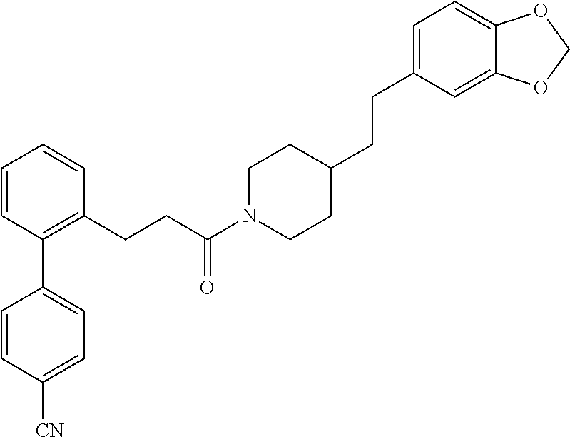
C1=CC(C2=CC=C([CN])C=C2)=C(CCC(N2CCC(CCC3=CC=C4C(=C3)OCO4)CC2)=O)C=C1
